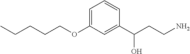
C(OC1=CC=CC(C(CCN)O)=C1)CCCC
